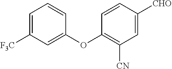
C1=C([F3C])C=C(OC2=C([CN])C=C([CHO])C=C2)C=C1
